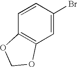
C1=C(Br)C=CC2=C1OCO2
